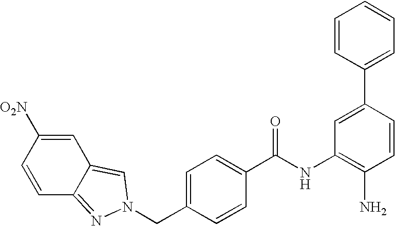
C1(C2=CC=CC=C2)=CC(NC(C2=CC=C(CN3N=C4C=CC([O2N])=CC4=C3)C=C2)=O)=C(N)C=C1
